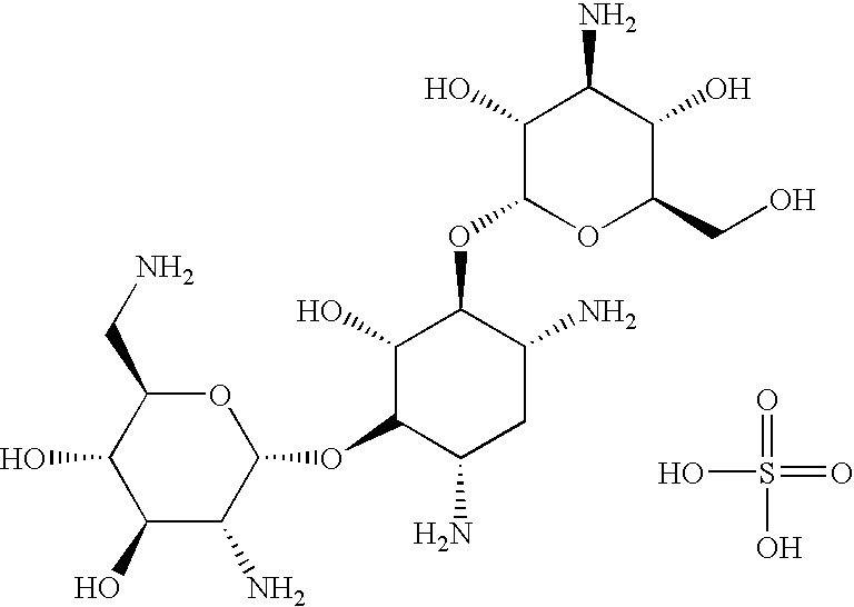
O1C(CN)C(O)C(O)C(N)C1OC1C(N)CC(N)C(OC2OC(CO)C(O)C(N)C2O)C1O.S(O)(=O)(=O)O
